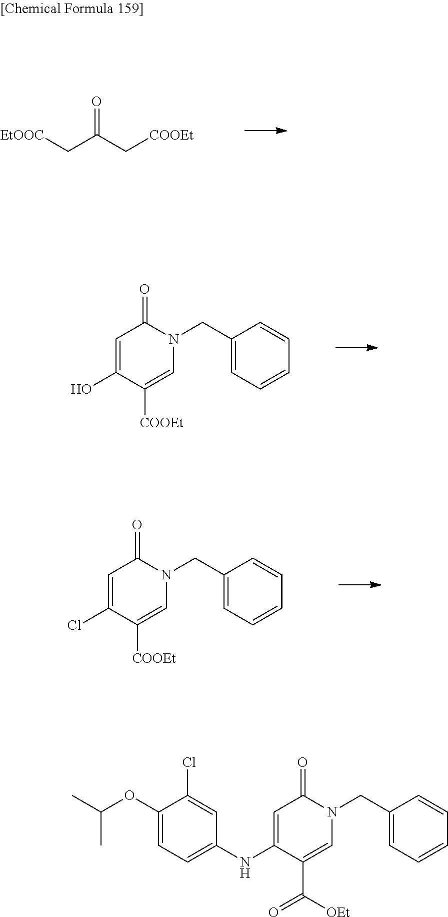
[EtOOC]CC(=O)C[COOEt].C1=C(O)C([COOEt])=CN(CC2=CC=CC=C2)C1=O.C1=C(Cl)C([COOEt])=CN(CC2=CC=CC=C2)C1=O.C1=C(NC2=CC=C(OC(C)C)C(Cl)=C2)C(C(=O)[OEt])=CN(CC2=CC=CC=C2)C1=O
